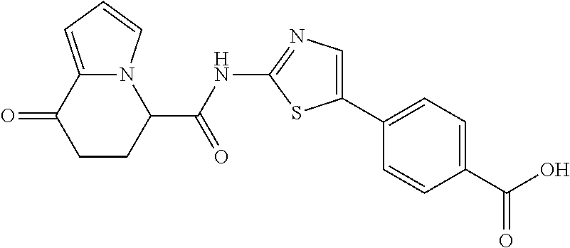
C1(C(O)=O)=CC=C(C2=CN=C(NC(C3N4C(=CC=C4)C(=O)CC3)=O)S2)C=C1
